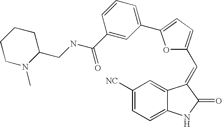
C1([NC])=CC=C2C(=C1)C(=CC1=CC=C(C3=CC=CC(C(NCC4CCCCN4C)=O)=C3)O1)C(=O)N2
